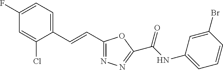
C1(F)=CC=C(C=CC2=NN=C(C(NC3=CC=CC(Br)=C3)=O)O2)C(Cl)=C1
